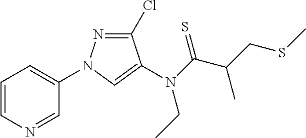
C1=CN=CC(N2N=C(Cl)C(N(C(C(CSC)C)=S)CC)=C2)=C1
